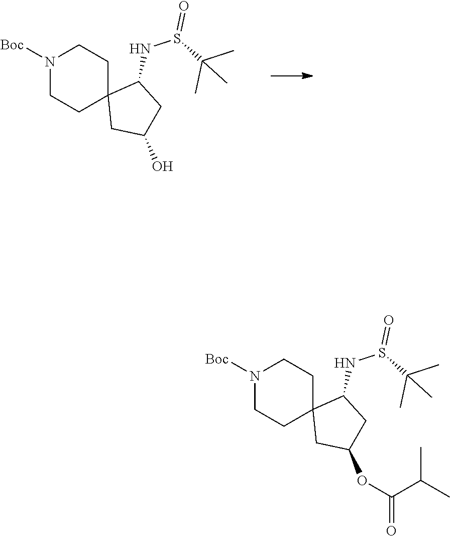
N1([Boc])CCC2(CC1)CC(O)CC2NS(C(C)(C)C)=O.N1([Boc])CCC2(CC1)CC(OC(=O)C(C)C)CC2NS(C(C)(C)C)=O
